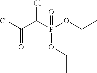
ClC(C(P(OCC)(=O)OCC)Cl)=O
